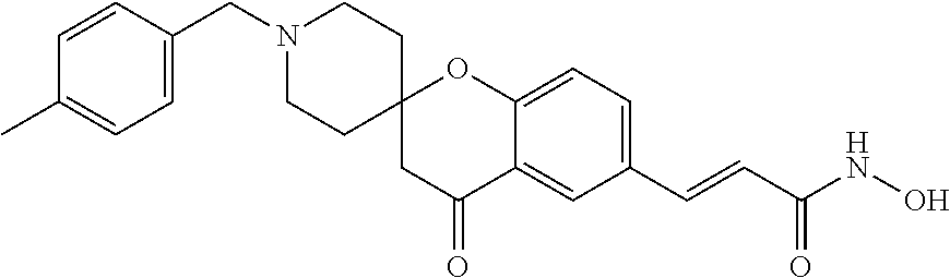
C(C1=CC=C(C)C=C1)N1CCC2(CC1)CC(=O)C1=CC(C=CC(NO)=O)=CC=C1O2
